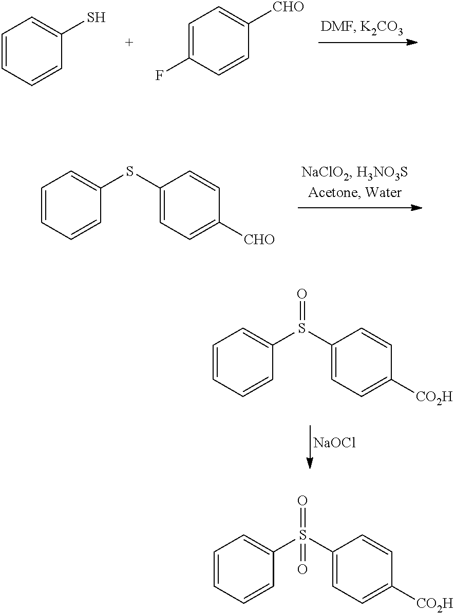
C1=CC=CC(S)=C1.C1=C(F)C=CC([CHO])=C1.C1=CC=CC(SC2=CC=C([CHO])C=C2)=C1.C1=CC=CC(S(C2=CC=C([CO2H])C=C2)=O)=C1.[NaOCl].C1=CC=CC(S(C2=CC=C([CO2H])C=C2)(=O)=O)=C1
